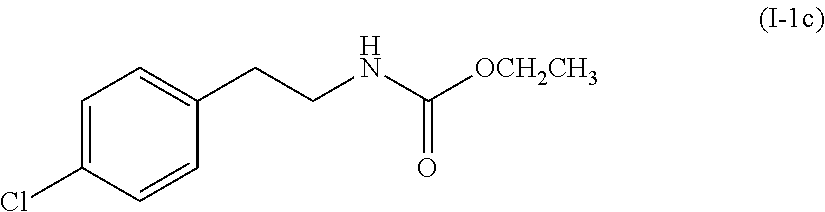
C1=C(Cl)C=CC(CCNC([OCH2CH3])=O)=C1
